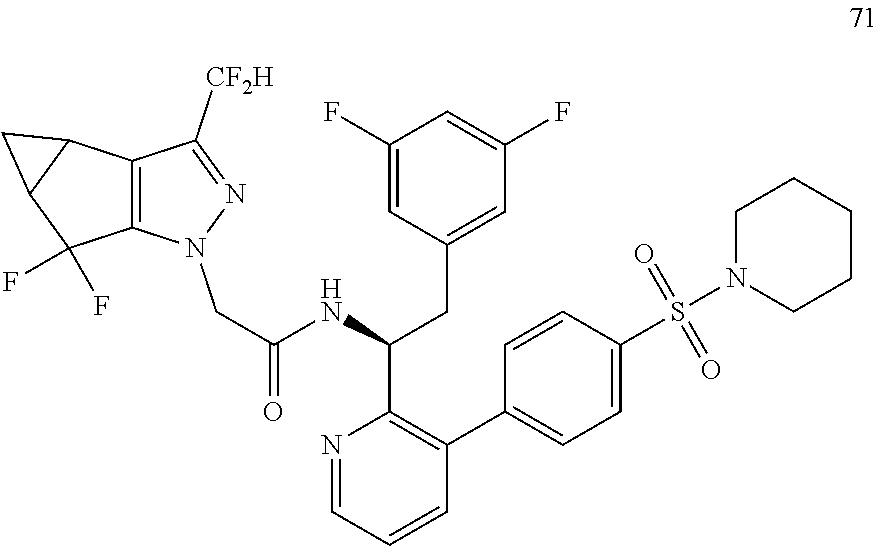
N1=CC=CC(C2=CC=C(S(N3CCCCC3)(=O)=O)C=C2)=C1C(NC(=O)CN1C2=C(C([CF2H])=N1)C1C(C2(F)F)C1)CC1=CC(F)=CC(F)=C1
